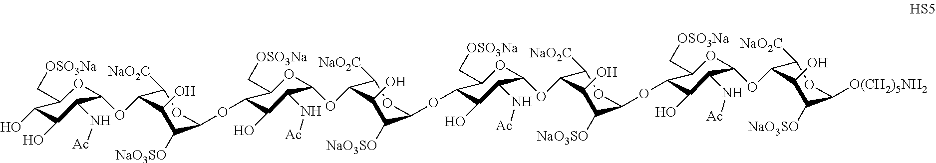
C1([NaO2C])C(OC2OC(C[OSO3Na])C(O)C(O)C2N[Ac])C(O)C([NaO3SO])C(OC2C(C[OSO3Na])OC(OC3C([NaO2C])OC(OC4C(C[OSO3Na])OC(OC5C([NaO2C])OC(OC6C(C[OSO3Na])OC(OC7C([NaO2C])OC([O(CH2)5NH2])C([NaO3SO])C7O)C(N[Ac])C6O)C([NaO3SO])C5O)C(N[Ac])C4O)C([NaO3SO])C3O)C(N[Ac])C2O)O1
